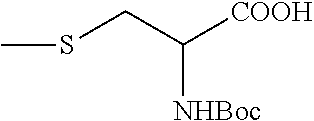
S(CC([COOH])[NHBoc])C
